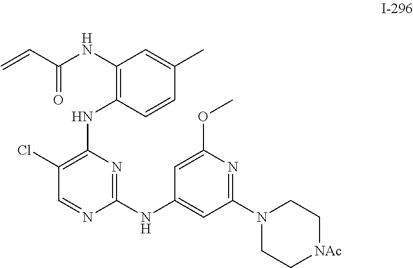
C1(Cl)=C(NC2=C(NC(C=C)=O)C=C(C)C=C2)N=C(NC2=CC(N3CC[NAc]CC3)=NC(OC)=C2)N=C1
